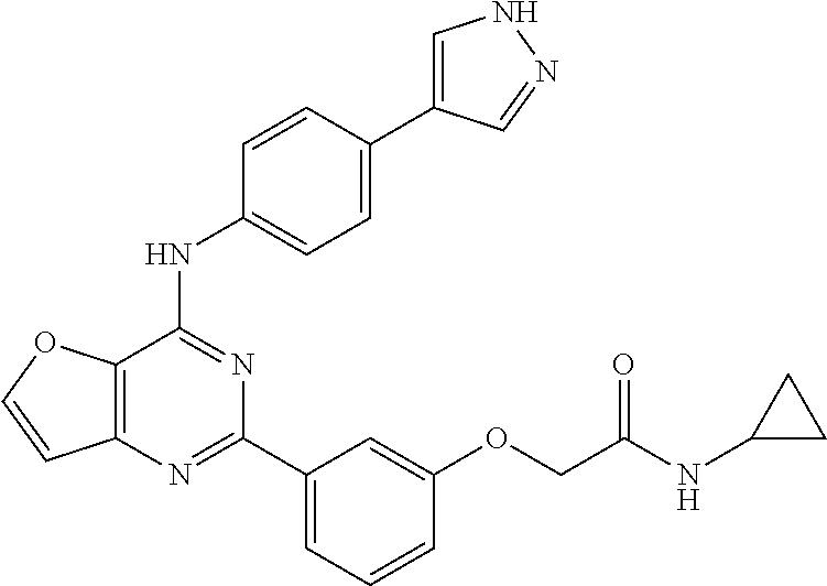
C12=C(N=C(C3=CC=CC(OCC(NC4CC4)=O)=C3)N=C1NC1=CC=C(C3=CNN=C3)C=C1)C=CO2
